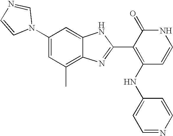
C1(C)=C2C(=CC(N3C=NC=C3)=C1)NC(C1=C(NC3=CC=NC=C3)C=CNC1=O)=N2
